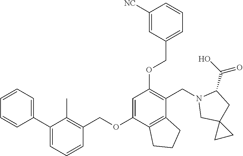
C1=CC=C(C2=CC=CC(COC3=CC(OCC4=CC=CC([NC])=C4)=C(CN4CC5(CC4C(O)=O)CC5)C4=C3CCC4)=C2C)C=C1
